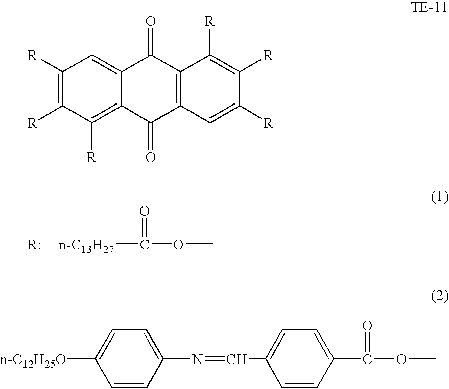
[n-C12H25O]C1=CC=C(N=CC2=CC=C(C(=O)OC)C=C2)C=C1.[n-C13H27]C(=O)OC.[R:].C1([R])=C([R])C([R])=C2C(=C1)C(=O)C1=C(C2=O)C=C([R])C([R])=C1[R]
